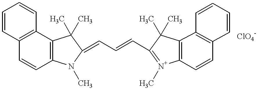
C1=CC2=C(C=C1)C1=C(C=C2)N(C)C(=CC=CC2=[N+](C)C3=C(C2(C)C)C2=C(C=C3)C=CC=C2)C1(C)C
